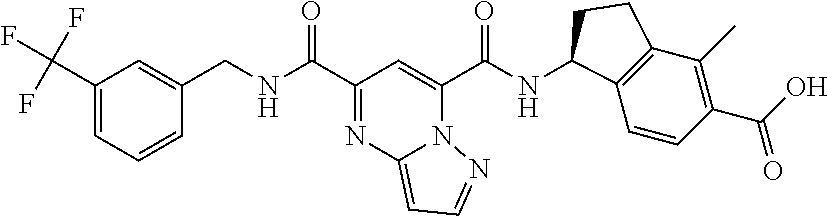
C(C1=NC2=CC=NN2C(C(NC2C3=C(C(C)=C(C(O)=O)C=C3)CC2)=O)=C1)(=O)NCC1=CC(C(F)(F)F)=CC=C1
